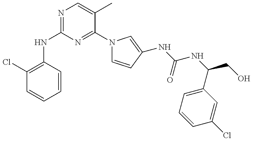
C1(NC2=NC=C(C)C(N3C=CC(NC(NC(C4=CC=CC(Cl)=C4)CO)=O)=C3)=N2)=C(Cl)C=CC=C1
